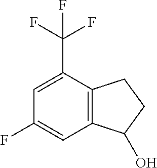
C12=C(C(C(F)(F)F)=CC(F)=C1)CCC2O
